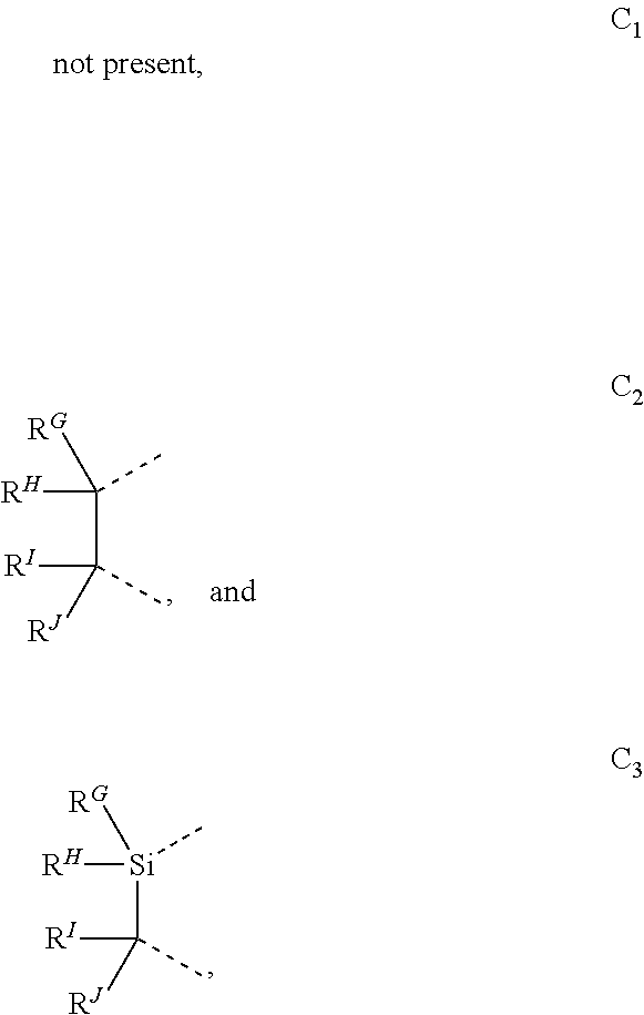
[Si](C([RI])(C)[RJ])([RH])(C)[RG].C(C([RI])(C)[RJ])([RH])(C)[RG]
